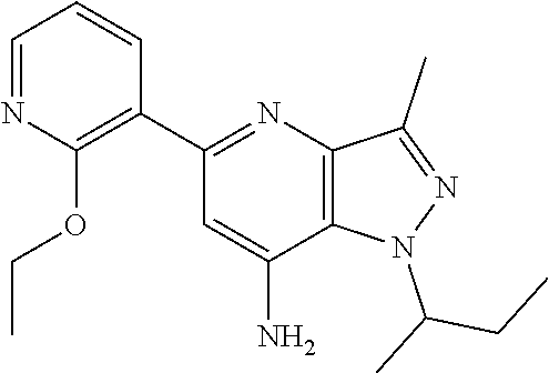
C1=C(N)C2=C(N=C1C1=C(OCC)N=CC=C1)C(C)=NN2C(C)CC
